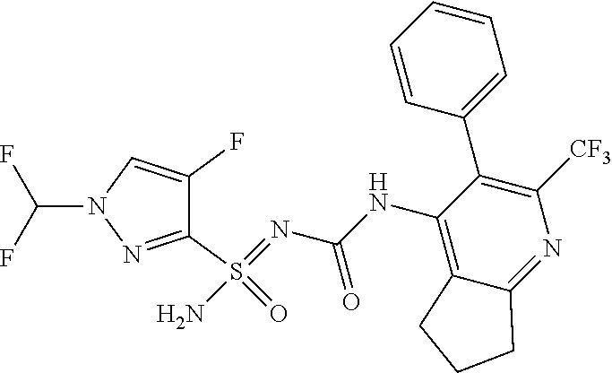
C1(S(N)(=NC(NC2=C3C(=NC([CF3])=C2C2=CC=CC=C2)CCC3)=O)=O)=NN(C(F)F)C=C1F
